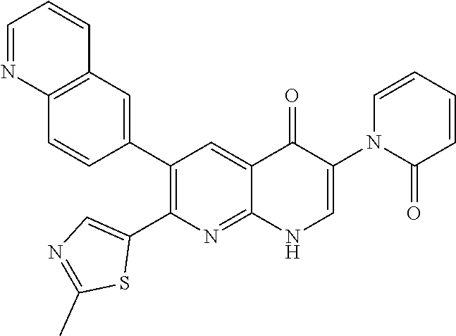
C12=C(C=C(C3=C(C4=CN=C(C)S4)N=C4C(=C3)C(=O)C(N3C(=O)C=CC=C3)=CN4)C=C1)C=CC=N2
